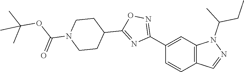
C1=CC2=C(C=C1C1=NOC(C3CCN(C(OC(C)(C)C)=O)CC3)=N1)N(C(C)CC)N=C2
